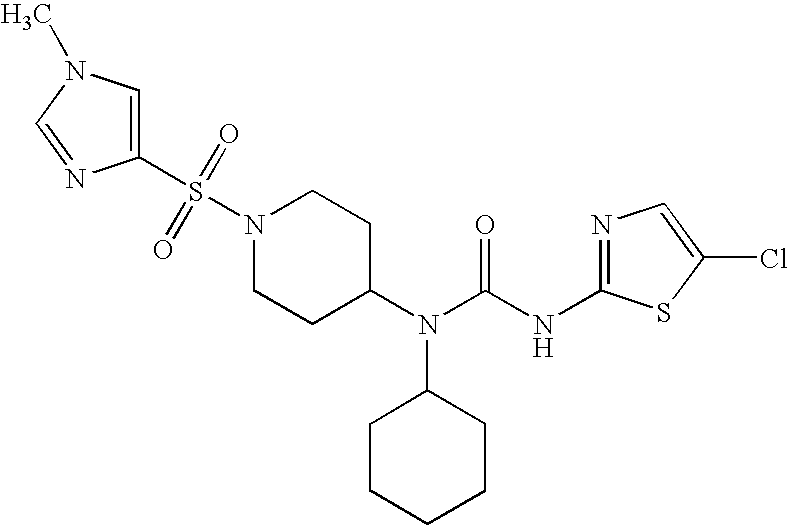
N1(S(=O)(=O)C2=CN(C)C=N2)CCC(N(C(NC2=NC=C(Cl)S2)=O)C2CCCCC2)CC1
